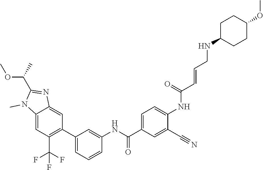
C12=CC(C(F)(F)F)=C(C3=CC=CC(NC(C4=CC=C(NC(C=CCNC5CCC(OC)CC5)=O)C(C#N)=C4)=O)=C3)C=C1N=C(C(OC)C)N2C
